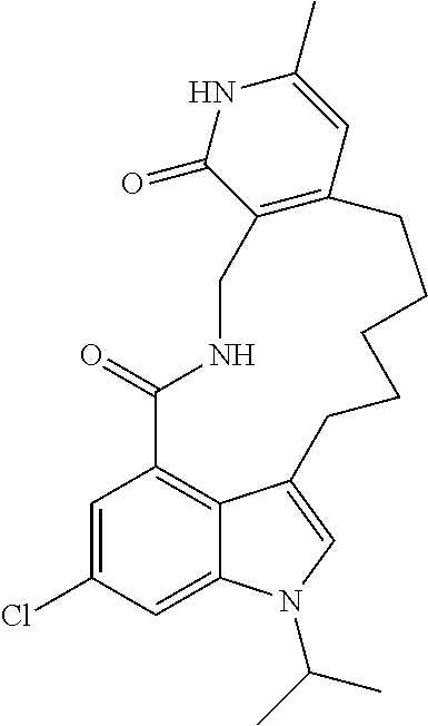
C1=C(Cl)C=C2C3=C1C(=O)NCC1=C(C=C(C)NC1=O)CCCCCC3=CN2C(C)C
